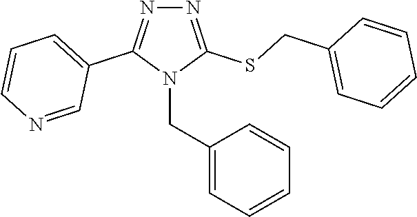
N1=C(SCC2=CC=CC=C2)N(CC2=CC=CC=C2)C(C2=CC=CN=C2)=N1
